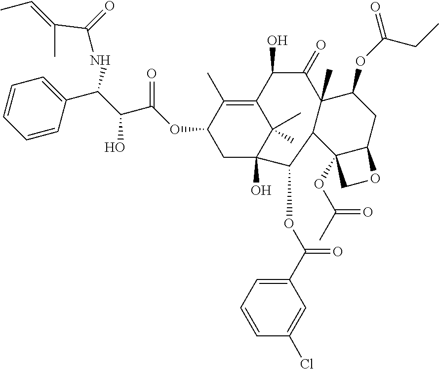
C1=CC(C(C(C(OC2CC3(O)C(C)(C)C(=C2C)C(O)C(=O)C2(C)C(C3OC(C3=CC=CC(Cl)=C3)=O)C3(OC(=O)C)C(CC2OC(=O)CC)OC3)=O)O)NC(=O)C(C)=CC)=CC=C1
